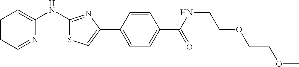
C1=CC=NC(NC2=NC(C3=CC=C(C(=O)NCCOCCOC)C=C3)=CS2)=C1
